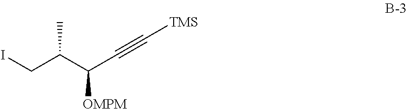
ICC(C(C#C[TMS])[OMPM])C
